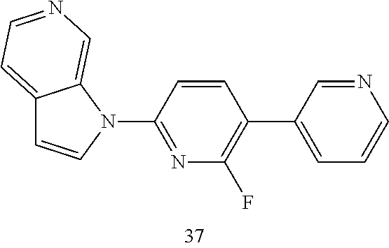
C12=CC=NC=C1N(C1=NC(F)=C(C3=CC=CN=C3)C=C1)C=C2
